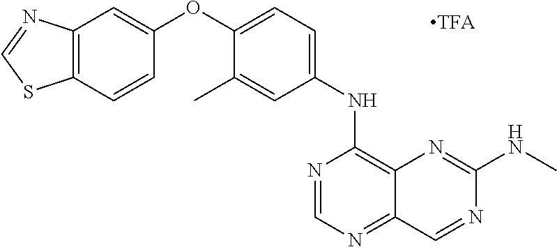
C12=C(C=CC(OC3=CC=C(NC4=C5C(=NC=N4)C=NC(NC)=N5)C=C3C)=C1)SC=N2
